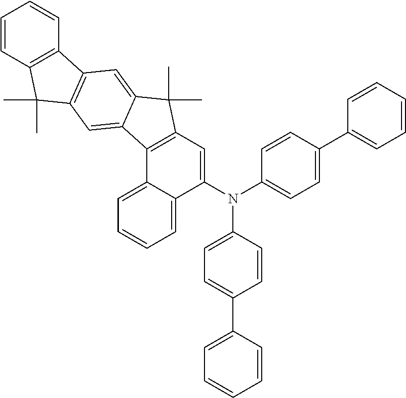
C1=C(C2=CC=C(N(C3=CC=C(C4=CC=CC=C4)C=C3)C3=CC4=C(C5=CC=CC=C35)C3=CC5=C(C=C3C4(C)C)C3=C(C5(C)C)C=CC=C3)C=C2)C=CC=C1
